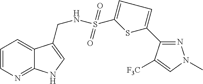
C1=CN=C2C(=C1)C(CNS(C1=CC=C(C3=NN(C)C=C3[F3C])S1)(=O)=O)=CN2
